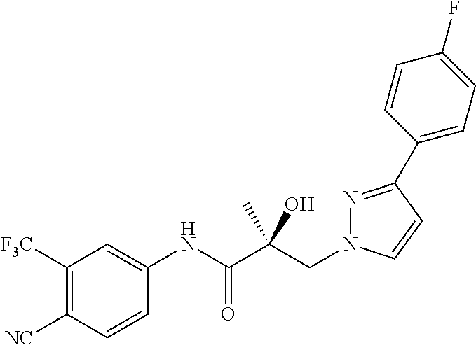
C(C(C(NC1=CC([F3C])=C([NC])C=C1)=O)(O)C)N1N=C(C2=CC=C(F)C=C2)C=C1
